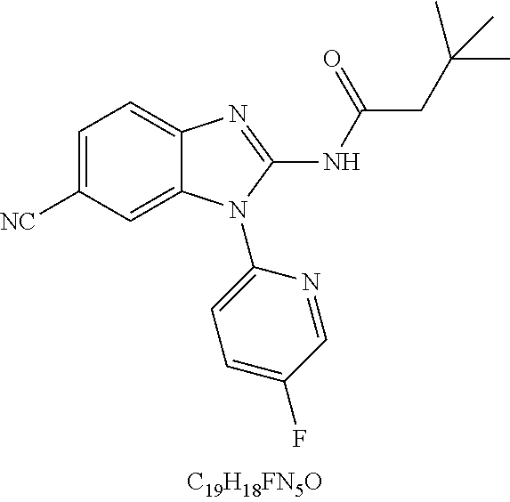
C1=C([CN])C=C2C(=C1)N=C(NC(=O)CC(C)(C)C)N2C1=CC=C(F)C=N1
